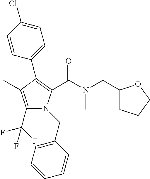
C1(C2=C(C(N(CC3CCCO3)C)=O)N(CC3=CC=CC=C3)C(C(F)(F)F)=C2C)=CC=C(Cl)C=C1
